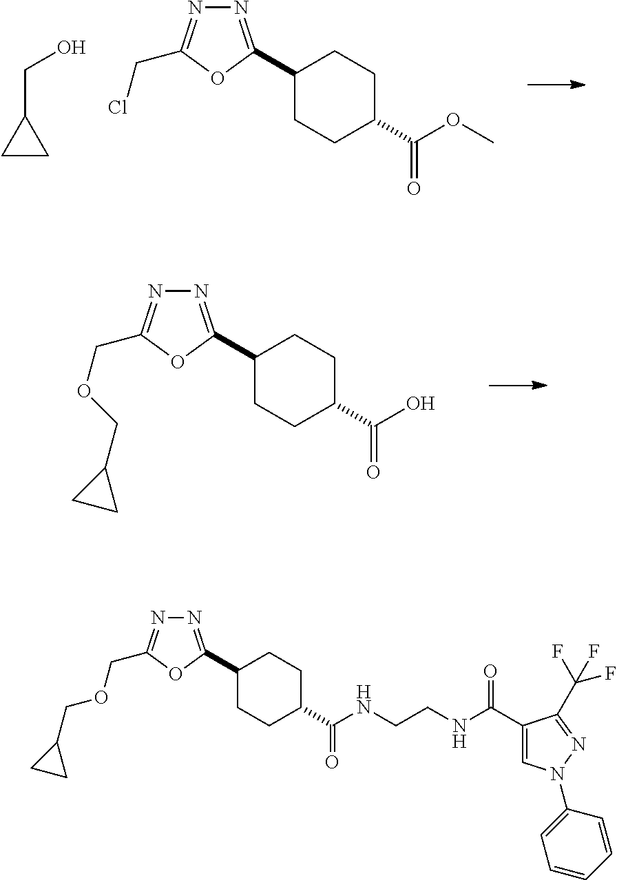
C1(C2=NN=C(CCl)O2)CCC(C(OC)=O)CC1.C1(CO)CC1.C1(C2=NN=C(COCC3CC3)O2)CCC(C(O)=O)CC1.C1(C2=NN=C(COCC3CC3)O2)CCC(C(NCCNC(C2=CN(C3=CC=CC=C3)N=C2C(F)(F)F)=O)=O)CC1
